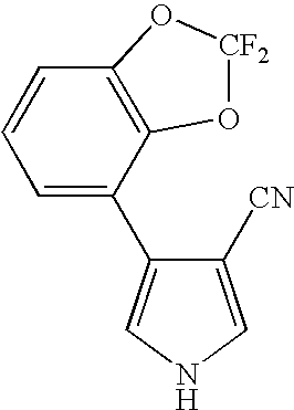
C1([CN])=CNC=C1C1=CC=CC2=C1O[CF2]O2
